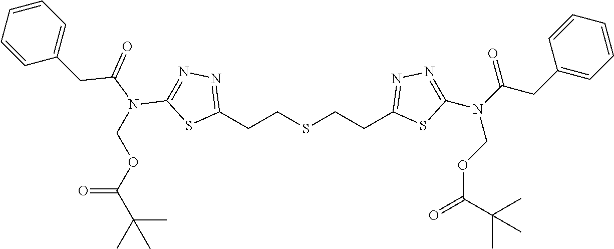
C(CSCCC1=NN=C(N(C(CC2=CC=CC=C2)=O)COC(=O)C(C)(C)C)S1)C1=NN=C(N(C(CC2=CC=CC=C2)=O)COC(C(C)(C)C)=O)S1
